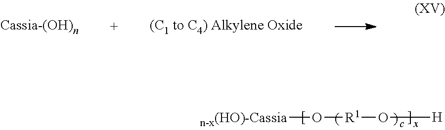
[n-x(HO)-Cassia]O[R1]O[H]
